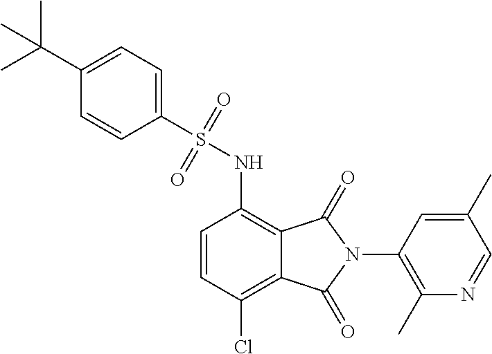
C1=CC(Cl)=C2C(=C1NS(C1=CC=C(C(C)(C)C)C=C1)(=O)=O)C(=O)N(C1=C(C)N=CC(C)=C1)C2=O
